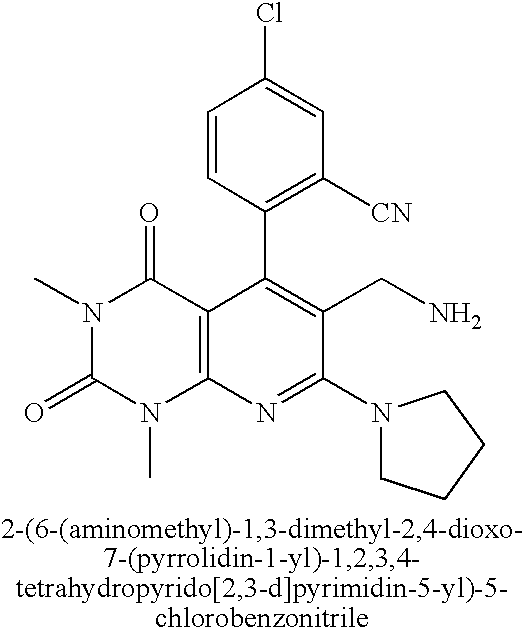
C1=CC(C2=C(CN)C(N3CCCC3)=NC3=C2C(=O)N(C)C(=O)N3C)=C([CN])C=C1Cl
